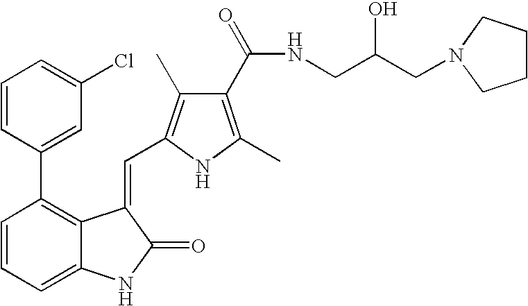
C1=CC=C2C(=C1C1=CC(Cl)=CC=C1)C(=CC1=C(C)C(C(=O)NCC(CN3CCCC3)O)=C(C)N1)C(=O)N2
